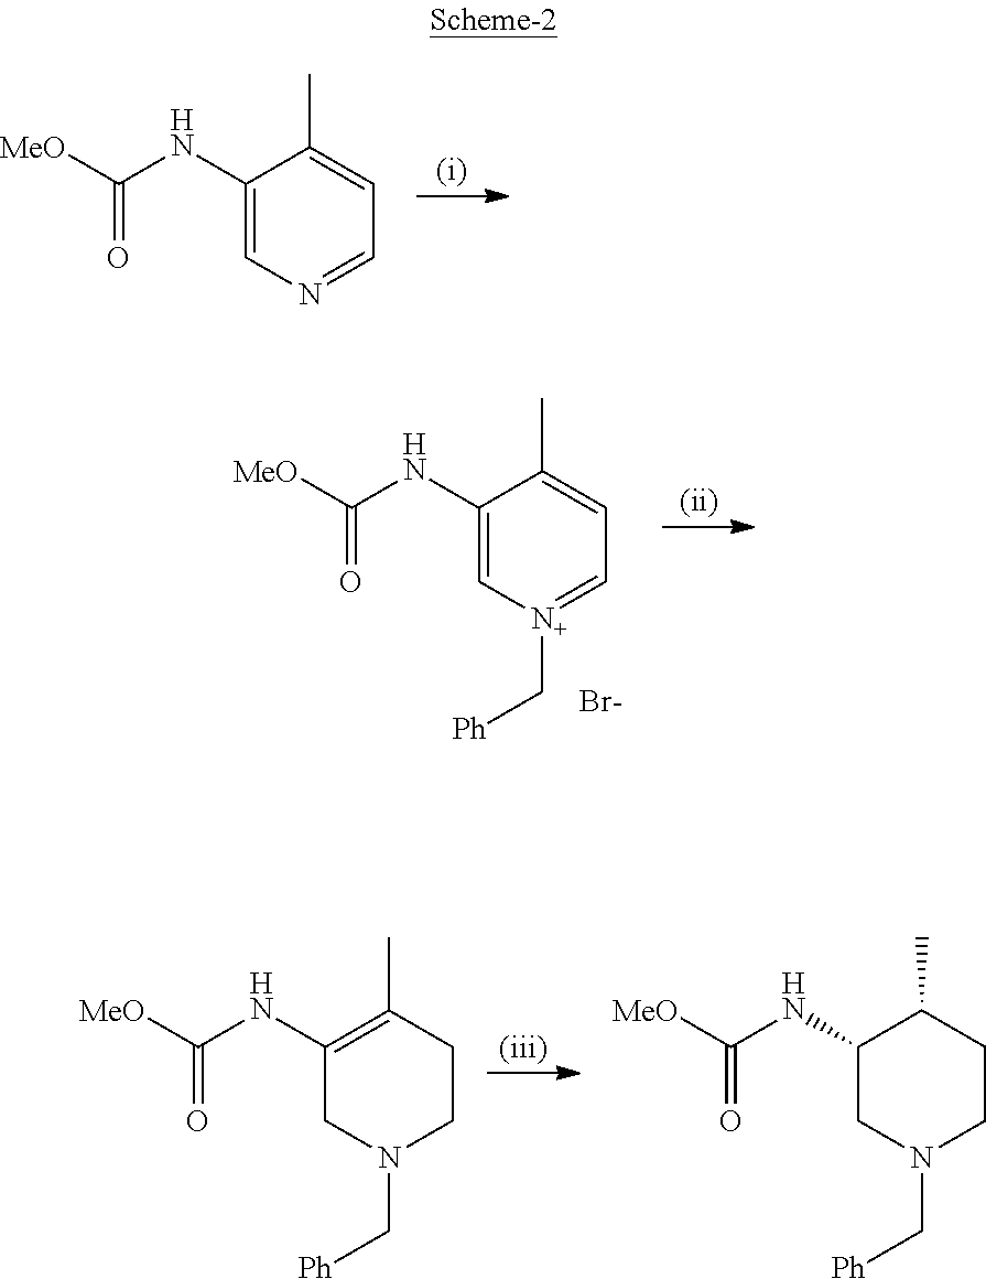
C1(NC([MeO])=O)=CN=CC=C1C.C1(NC([MeO])=O)=C[N+](C[Ph])=CC=C1C.[Br-].C1(NC([MeO])=O)=C(C)CCN(C[Ph])C1.C1(NC([MeO])=O)CN(C[Ph])CCC1C
